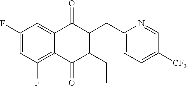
C1=C(F)C=C2C(=O)C(CC3=CC=C([CF3])C=N3)=C(CC)C(=O)C2=C1F
